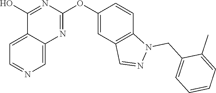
C12=CC=NC=C1N=C(OC1=CC3=C(C=C1)N(CC1=CC=CC=C1C)N=C3)N=C2O
